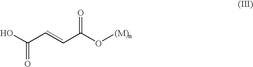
OC(C=CC(O[(M)n])=O)=O
